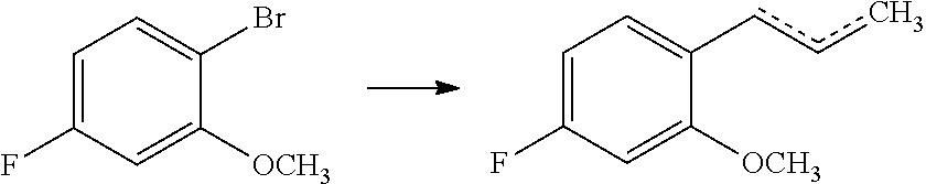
C1=C(F)C=C([OCH3])C(Br)=C1.C1=C(F)C=C([OCH3])C(ccc)=C1
